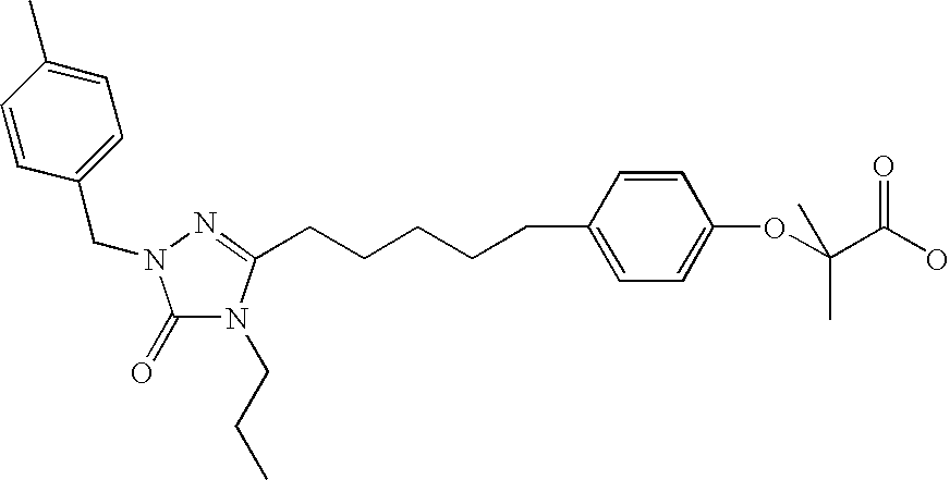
C1=CC(CCCCCC2=NN(CC3=CC=C(C)C=C3)C(=O)N2CCC)=CC=C1OC(C)(C(=O)O)C
